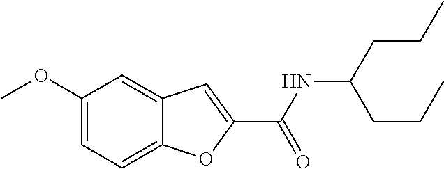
C(NC(CCC)CCC)(=O)C1=CC2=CC(OC)=CC=C2O1
